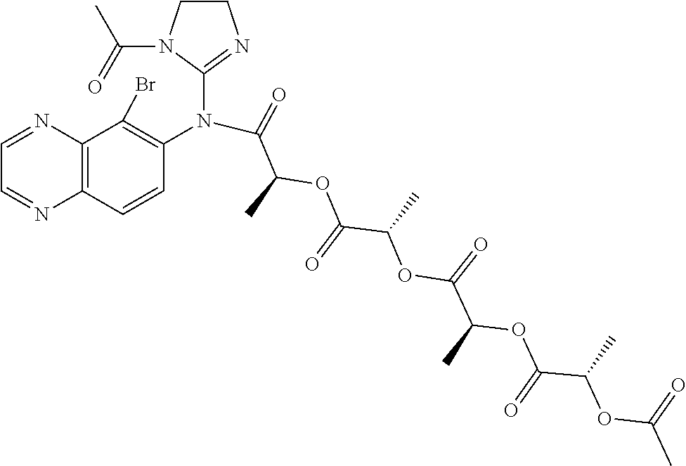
C1CN(C(=O)C)C(N(C2=C(Br)C3=C(C=C2)N=CC=N3)C(=O)C(OC(C(C)OC(C(C)OC(C(C)OC(C)=O)=O)=O)=O)C)=N1
